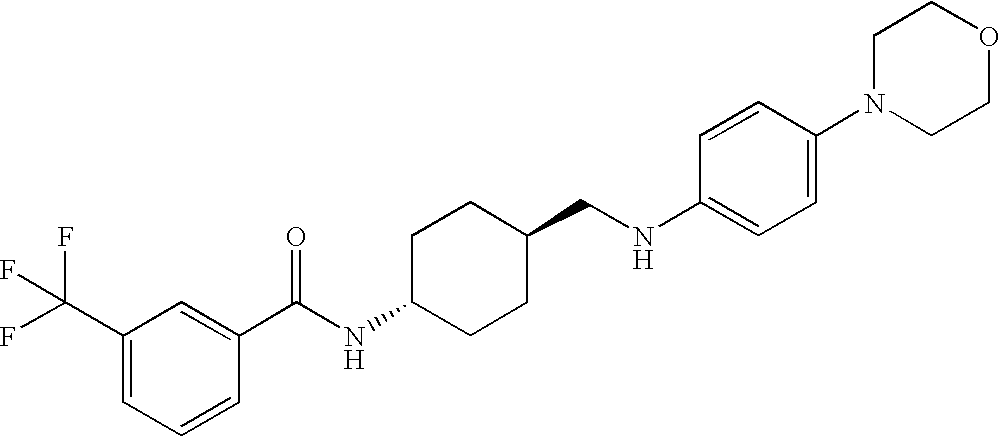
C1(C(F)(F)F)=CC=CC(C(NC2CCC(CNC3=CC=C(N4CCOCC4)C=C3)CC2)=O)=C1
